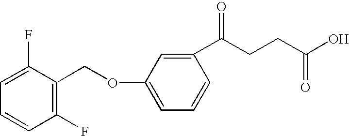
C(CCC(O)=O)(=O)C1=CC(OCC2=C(F)C=CC=C2F)=CC=C1
